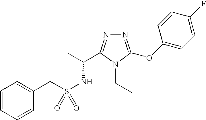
S(NC(C)C1=NN=C(OC2=CC=C(F)C=C2)N1CC)(=O)(CC1=CC=CC=C1)=O
